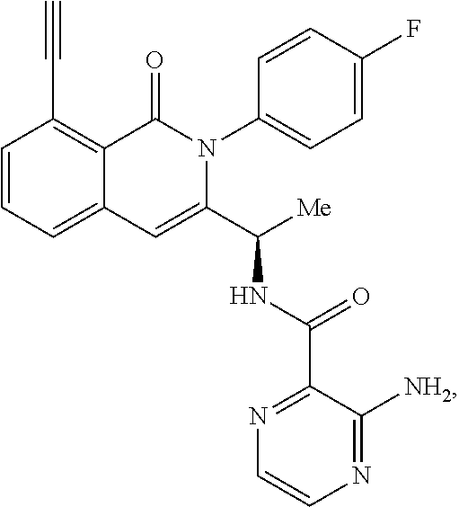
C1=CC=C2C(=C1C#C)C(=O)N(C1=CC=C(F)C=C1)C(C([Me])NC(C1=NC=CN=C1[NH2])=O)=C2
